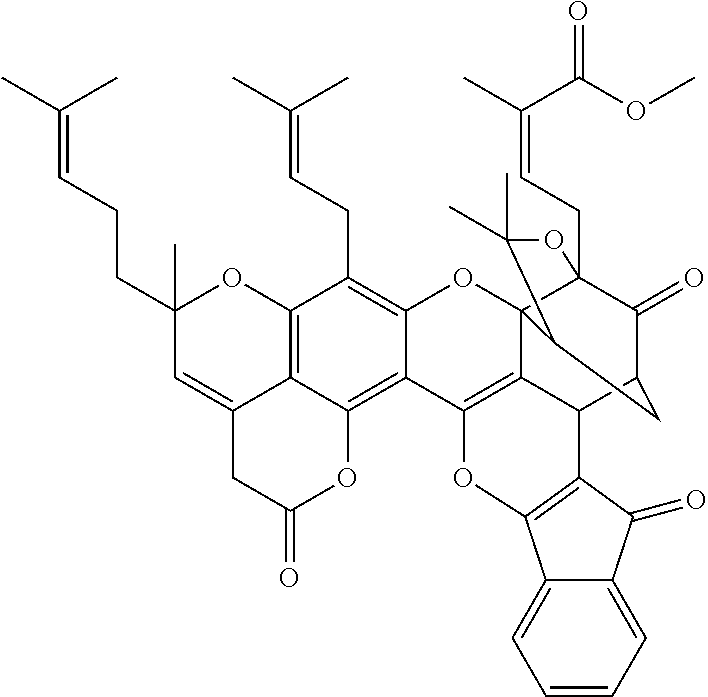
C12=C3C(=CC(CCC=C(C)C)(C)O1)CC(=O)OC3=C1C(=C2CC=C(C)C)OC23C4(CC=C(C)C(OC)=O)C(=O)C(CC2C(C)(C)O4)C2C3=C1OC1=C2C(=O)C2=CC=CC=C21
